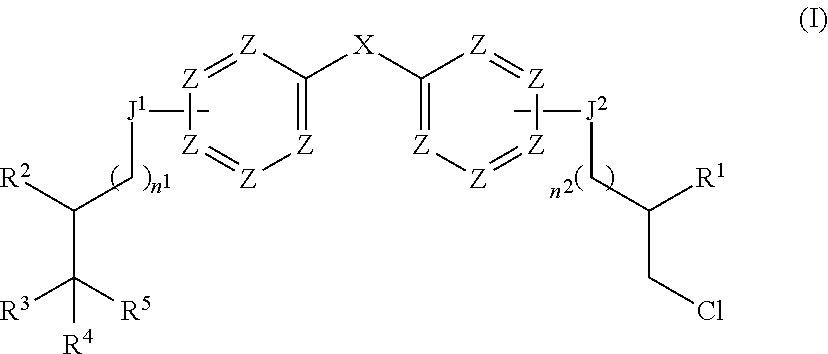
[J2](CC([R1])CCl)C.[J1](CC([R2])C([R3])([R5])[R4])C.[Z]1=[Z][Z]=C([X]C2=[Z][Z]=[Z][Z]=[Z]2)[Z]=[Z]1
